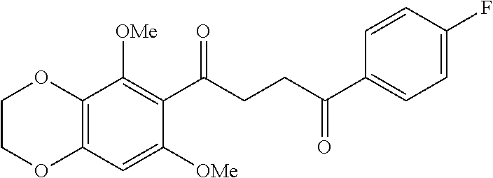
C12=C(C=C([OMe])C(C(CCC(C3=CC=C(F)C=C3)=O)=O)=C1[OMe])OCCO2
